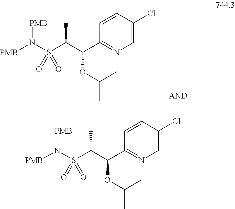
C1=CC(C(C(S(N([PMB])[PMB])(=O)=O)C)OC(C)C)=NC=C1Cl.C1=CC(C(C(S(N([PMB])[PMB])(=O)=O)C)OC(C)C)=NC=C1Cl
